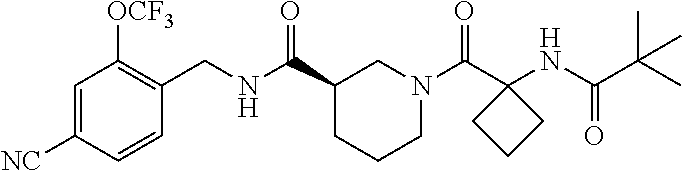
C1=C([NC])C=CC(CNC(C2CCCN(C(C3(NC(C(C)(C)C)=O)CCC3)=O)C2)=O)=C1[OCF3]
